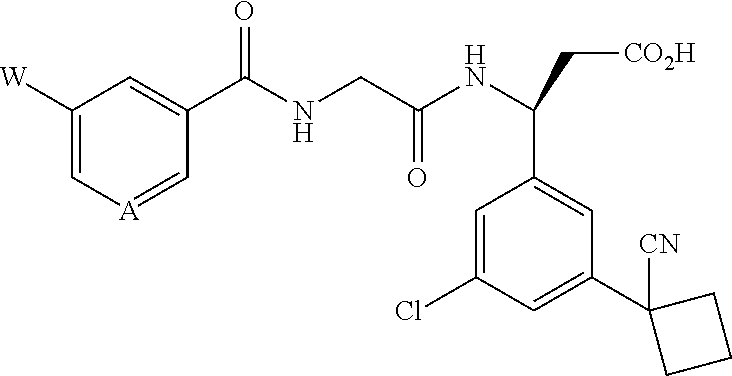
C1([W])=C[A]=CC(C(NCC(NC(C[CO2H])C2=CC(C3([CN])CCC3)=CC(Cl)=C2)=O)=O)=C1
